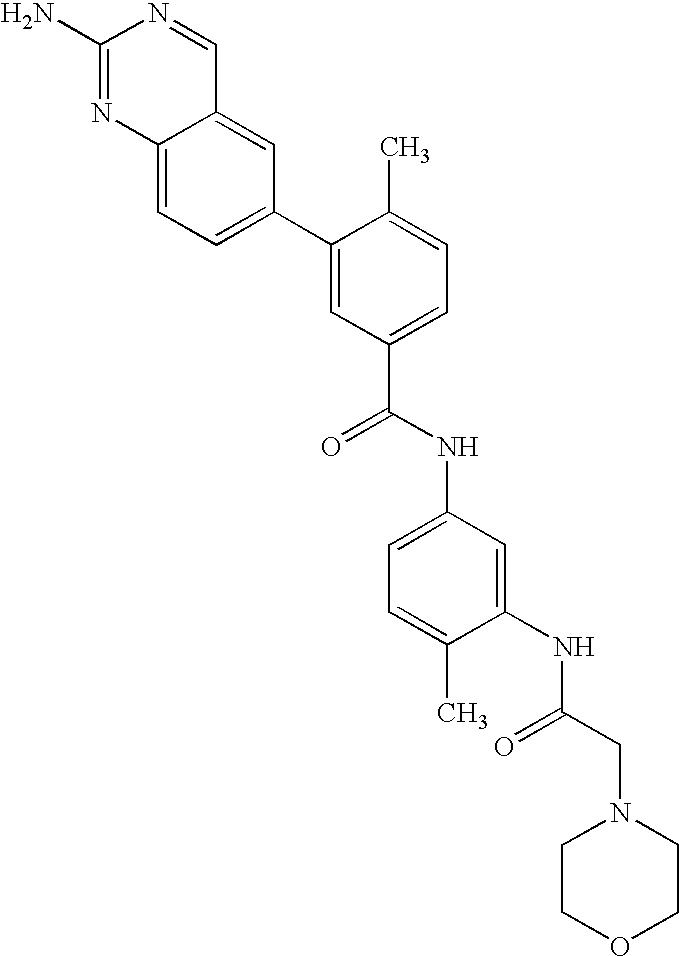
C12=CC=C(C3=CC(C(NC4=CC=C(C)C(NC(CN5CCOCC5)=O)=C4)=O)=CC=C3C)C=C1C=NC(N)=N2
